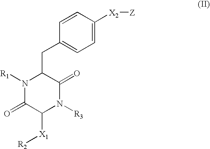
C1=C([X2][Z])C=CC(CC2N([R1])C(=O)C([X1][R2])N([R3])C2=O)=C1
